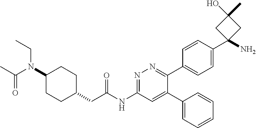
O=C(NC1=NN=C(C2=CC=C(C3(N)CC(C)(O)C3)C=C2)C(C2=CC=CC=C2)=C1)CC1CCC(N(C(C)=O)CC)CC1
